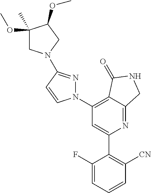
C1(C2=C([CN])C=CC=C2F)=CC(N2N=C(N3CC(OC)(C)C(OC)C3)C=C2)=C2C(=N1)CNC2=O
